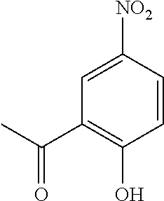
C1=C([NO2])C=CC(O)=C1C(C)=O
